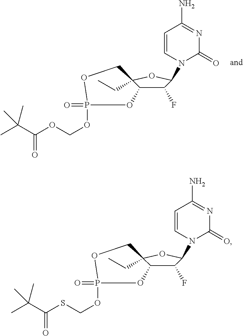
C1(F)C(N2C(=O)N=C(N)C=C2)OC2(CC)C1OP(OCSC(C(C)(C)C)=O)(=O)OC2.C1(F)C(N2C(=O)N=C(N)C=C2)OC2(CC)C1OP(OCOC(C(C)(C)C)=O)(=O)OC2
